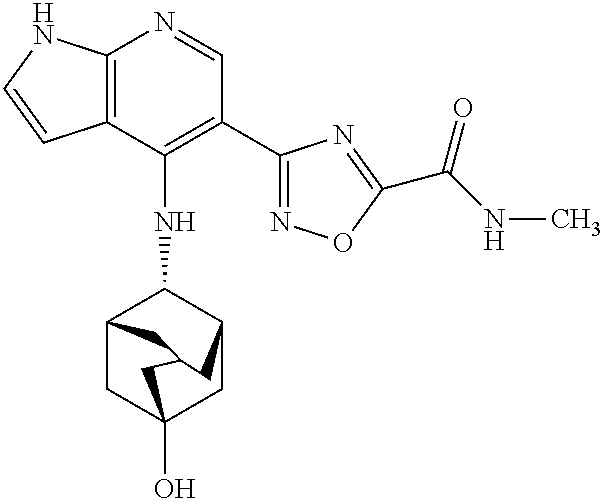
C12=C(C(NC3C4CC5(O)CC3CC(C4)C5)=C(C3=NOC(C(NC)=O)=N3)C=N1)C=CN2
